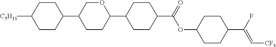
C1CC(C2CCC(C3CCC(C(OC4CCC(C(F)=C[CF3])CC4)=O)CC3)OC2)CCC1[C5H11]
